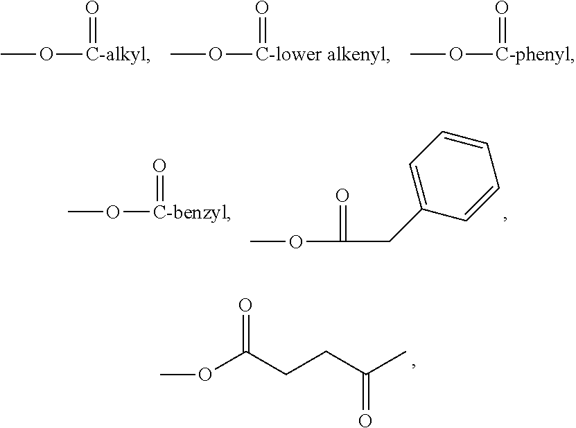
CO[C-benzyl]=O.COC(CC1=CC=CC=C1)=O.O(C(CCC(C)=O)=O)C.CO[C-alkyl]=O.CO[C-lower alkenyl]=O.CO[C-phenyl]=O
